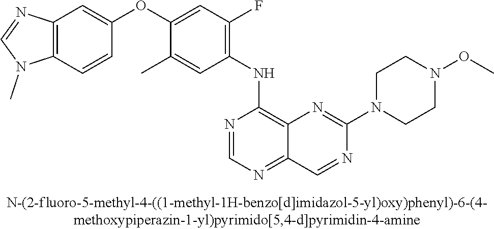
C1(OC2=CC(F)=C(NC3=C4C(=NC=N3)C=NC(N3CCN(OC)CC3)=N4)C=C2C)=CC2=C(C=C1)N(C)C=N2
